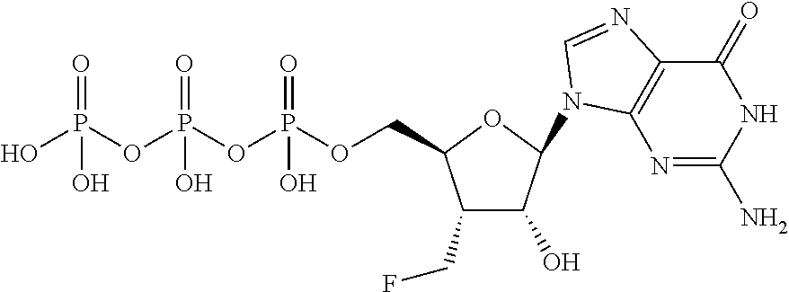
N1=C(N)NC(=O)C2=C1N(C1C(O)C(CF)C(COP(OP(OP(O)(=O)O)(=O)O)(=O)O)O1)C=N2
